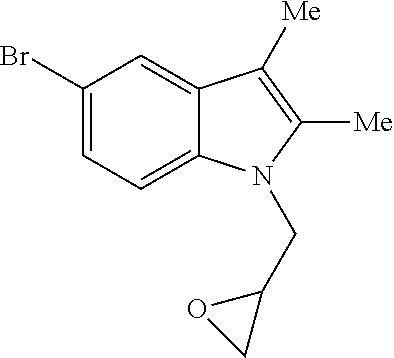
C1(Br)=CC=C2C(=C1)C([Me])=C([Me])N2CC1OC1
